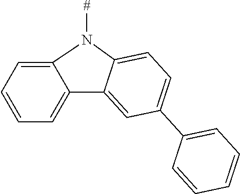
C1=C2C(=CC=C1)C1=CC(C3=CC=CC=C3)=CC=C1N2[#]
